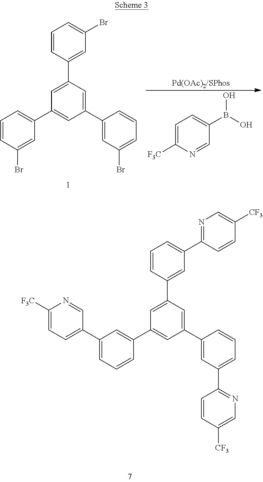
C1(C2=CC=C([F3C])N=C2)=CC=CC(C2=CC(C3=CC(C4=NC=C([CF3])C=C4)=CC=C3)=CC(C3=CC(C4=NC=C([CF3])C=C4)=CC=C3)=C2)=C1.C1=CC(Br)=CC(C2=CC(C3=CC(Br)=CC=C3)=CC(C3=CC(Br)=CC=C3)=C2)=C1.C1=C([F3C])N=CC(B(O)O)=C1
